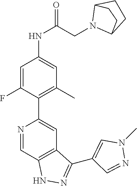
N1=CC2=C(C=C1C1=C(C)C=C(NC(=O)CN3C4CCC3CC4)C=C1F)C(C1=CN(C)N=C1)=NN2
